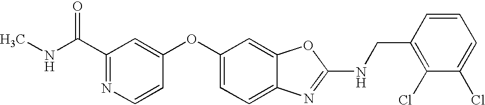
C1(C(NC)=O)=NC=CC(OC2=CC=C3C(=C2)OC(NCC2=C(Cl)C(Cl)=CC=C2)=N3)=C1
